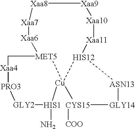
[Cu]12(C)[HIS12]([ASN13][GLY14][CYS15][COO])[Xaa11][Xaa10][Xaa9][Xaa8][Xaa7][Xaa6][MET5]1C[Xaa4][PRO3][GLY2][HIS1]2N
